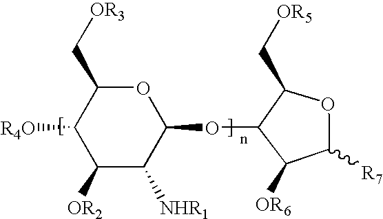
C1([OR2])C([NHR1])C(OC2C([OR6])C([R7])OC2C[OR5])OC(C[OR3])C1[R4O]
